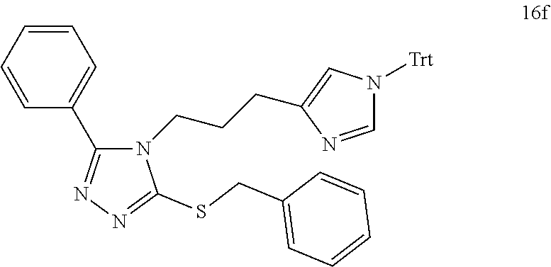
C1(C2=CC=CC=C2)=NN=C(SCC2=CC=CC=C2)N1CCCC1=CN([Trt])C=N1
